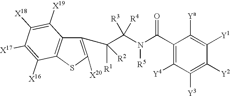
C1(C(C(N([R5])C(C2=C([Y4])C([Y3])=C([Y2])C([Y1])=C2[Ya])=O)([R3])[R4])([R2])[R1])=C([X20])SC2=C1C([X19])=C([X18])C([X17])=C2[X16]
